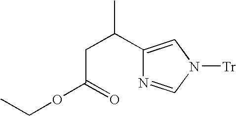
C1(C(CC(OCC)=O)C)=CN([Tr])C=N1
